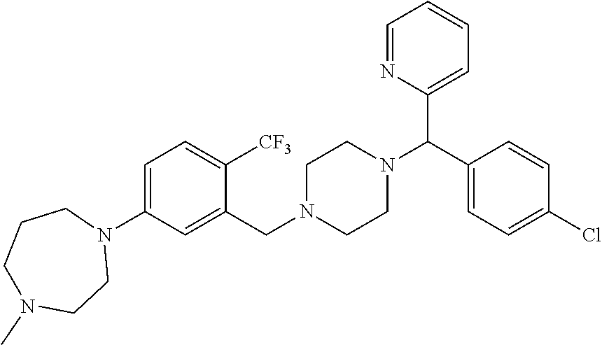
C1=C(N2CCCN(C)CC2)C=C(CN2CCN(C(C3=CC=CC=N3)C3=CC=C(Cl)C=C3)CC2)C([CF3])=C1
